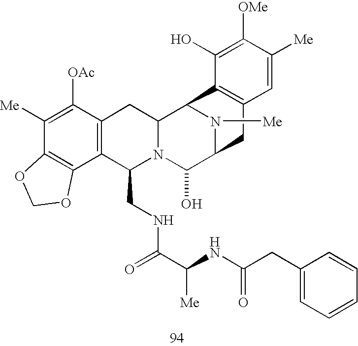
C1([Me])=C([OAc])C2=C(C3=C1OCO3)C(CNC(C(NC(CC1=CC=CC=C1)=O)[Me])=O)N1C(C2)C2N([Me])C(C1O)CC1=C2C(O)=C([OMe])C([Me])=C1
